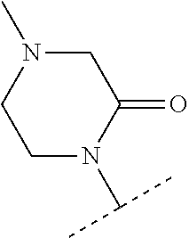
C1N(C(C)C)C(=O)CN(C)C1
